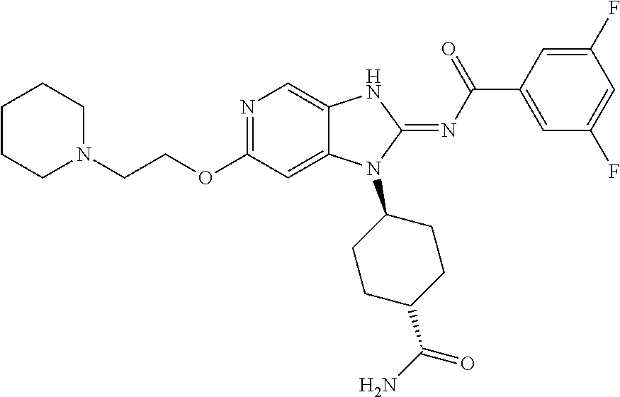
C(OC1=NC=C2C(=C1)N(C1CCC(C(N)=O)CC1)C(=NC(C1=CC(F)=CC(F)=C1)=O)N2)CN1CCCCC1
